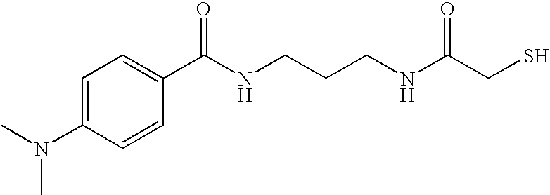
CN(C1=CC=C(C(NCCCNC(CS)=O)=O)C=C1)C
